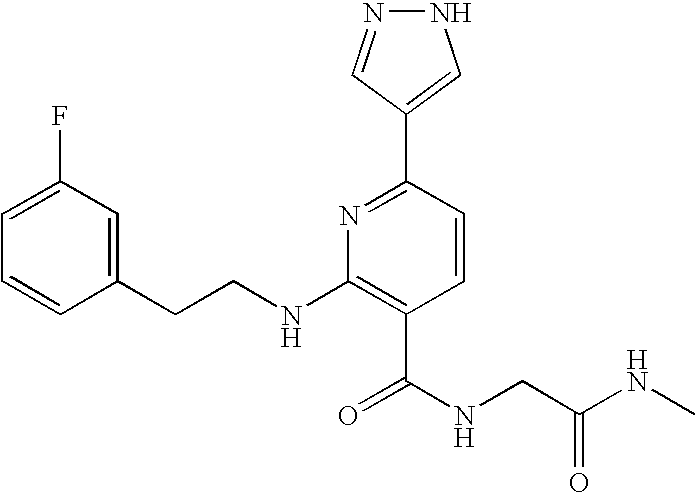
C1=CC(CCNC2=C(C(=O)NCC(=O)NC)C=CC(C3=CNN=C3)=N2)=CC(F)=C1
